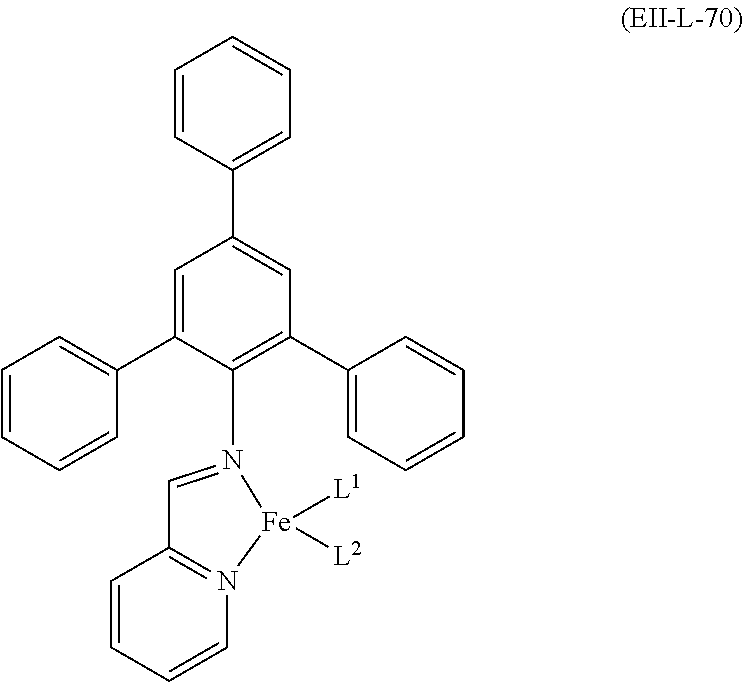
C1=N(C2=C(C3=CC=CC=C3)C=C(C3=CC=CC=C3)C=C2C2=CC=CC=C2)[Fe]([L1])([L2])N2=C1C=CC=C2
